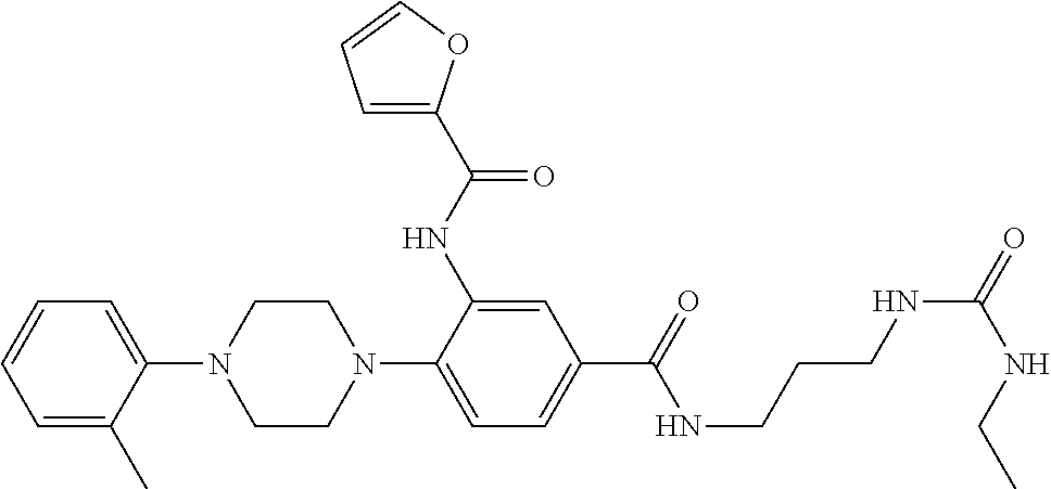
C1(N2CCN(C3=CC=C(C(NCCCNC(=O)NCC)=O)C=C3NC(C3=CC=CO3)=O)CC2)=CC=CC=C1C
